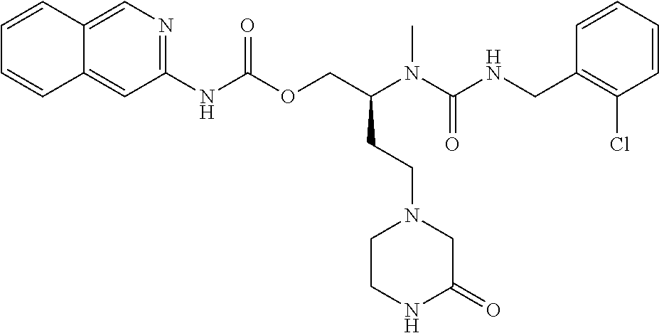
C1=CC(CNC(N(C(COC(NC2=NC=C3C(=C2)C=CC=C3)=O)CCN2CCNC(=O)C2)C)=O)=C(Cl)C=C1
